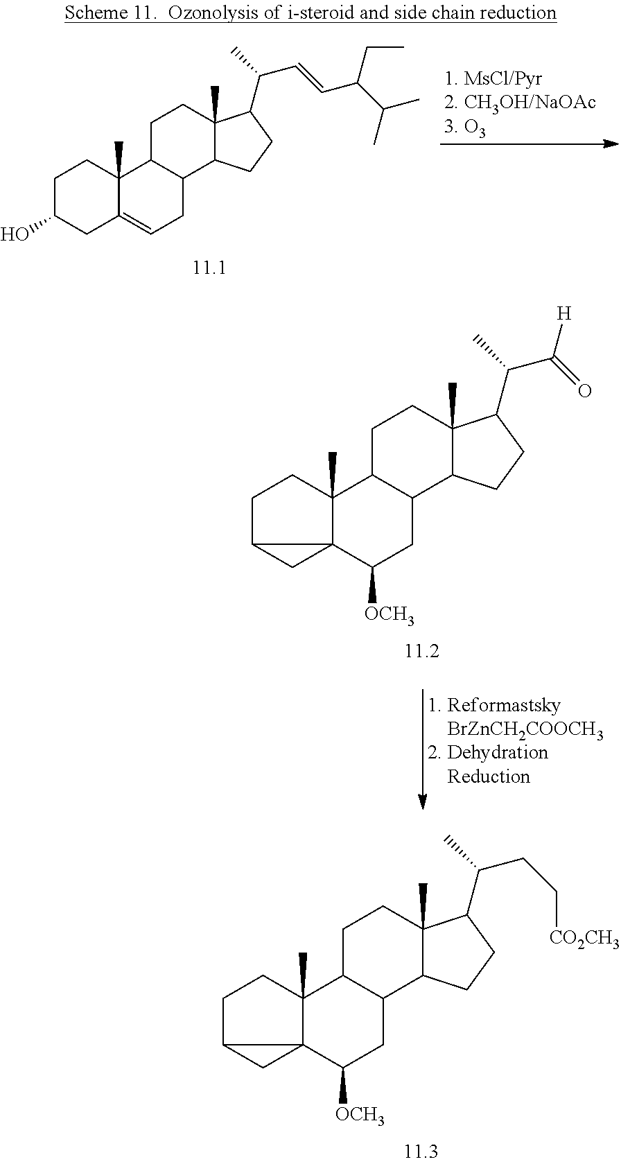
C1C2CC23C(C)(C1)C1C(CC3[OCH3])C2C(C)(CC1)C(C(C)CC[CO2CH3])CC2.C1C(O)CC2=CCC3C(C2(C)C1)CCC1(C)C3CCC1C(C)C=CC(C(C)C)CC.C1C2CC23C(C)(C1)C1C(CC3[OCH3])C2C(C)(CC1)C(C(C)C(=O)[H])CC2
